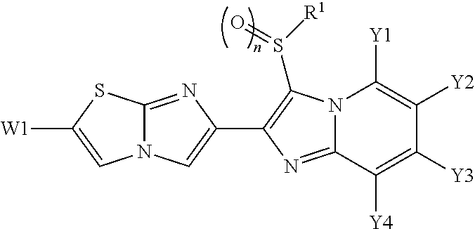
N12C(=NC(C3=C(S([R1])=O)N4C(=N3)C([Y4])=C([Y3])C([Y2])=C4[Y1])=C1)SC([W1])=C2
